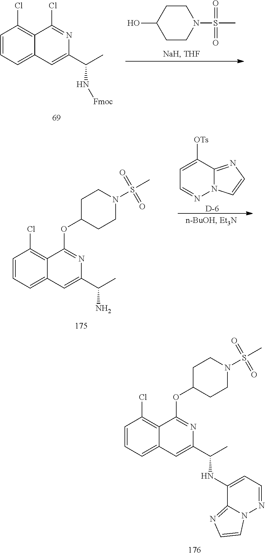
C1=CC=C2C(=C1Cl)C(OC1CCN(S(C)(=O)=O)CC1)=NC(C(C)NC1=CC=NN3C1=NC=C3)=C2.C1=CC=C2C(=C1Cl)C(Cl)=NC(C(C)N[Fmoc])=C2.C1CN(S(C)(=O)=O)CCC1O.C1=CC=C2C(=C1Cl)C(OC1CCN(S(C)(=O)=O)CC1)=NC(C(C)N)=C2.C1=C([OTs])C2=NC=CN2N=C1.[D]
